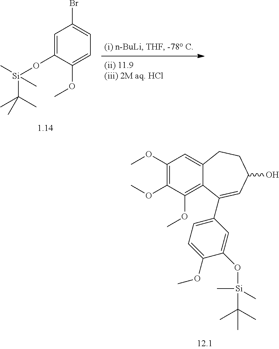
C1=C(O[Si](C(C)(C)C)(C)C)C(OC)=CC=C1Br.C1(OC)=C(OC)C(OC)=C2C(=C1)CCC(O)C=C2C1=CC=C(OC)C(O[Si](C)(C(C)(C)C)C)=C1
